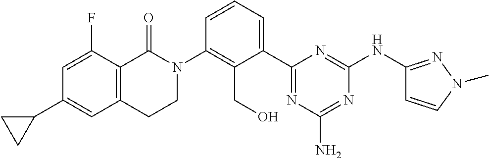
C1(C2=CC3=C(C(F)=C2)C(=O)N(C2=C(CO)C(C4=NC(N)=NC(NC5=NN(C)C=C5)=N4)=CC=C2)CC3)CC1
